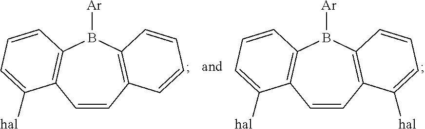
C1=CC2=C(B([Ar])C3=C1C([hal])=CC=C3)C=CC=C2.C1=CC2=C(B([Ar])C3=C1C([hal])=CC=C3)C=CC=C2[hal]
